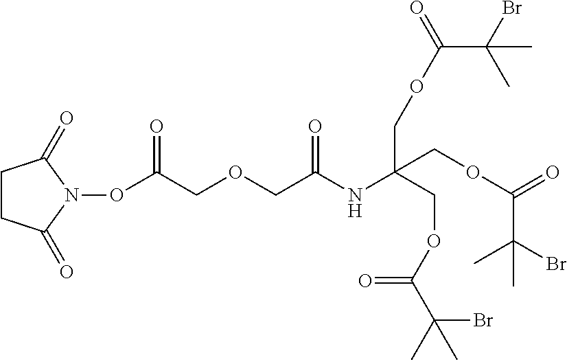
C1CC(=O)N(OC(COCC(=O)NC(COC(=O)C(Br)(C)C)(COC(C(Br)(C)C)=O)COC(=O)C(Br)(C)C)=O)C1=O
